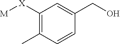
C1(C)=C([X][M])C=C(CO)C=C1
